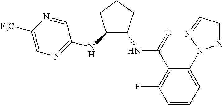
C1(N2N=CC=N2)=CC=CC(F)=C1C(NC1C(NC2=NC=C([F3C])N=C2)CCC1)=O
